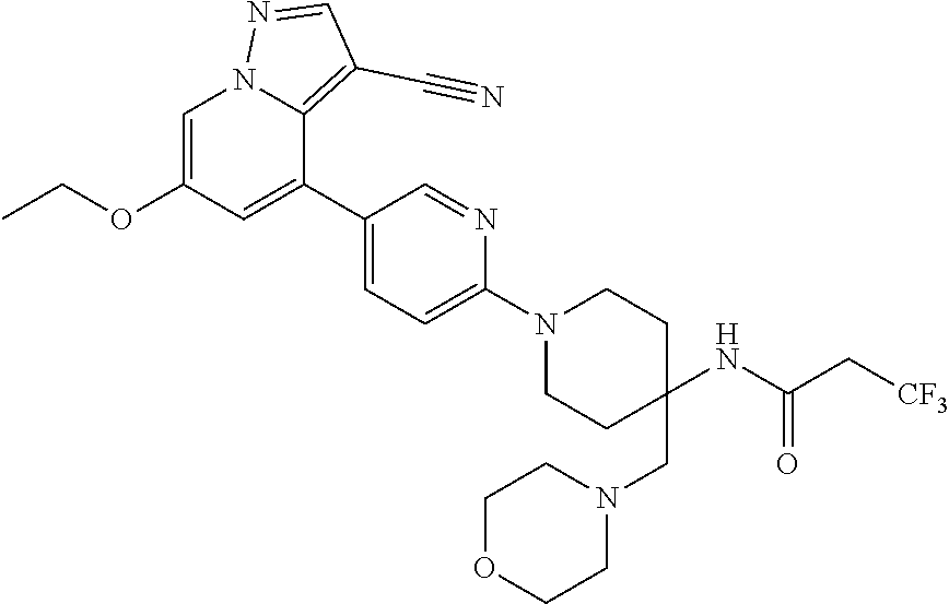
C1=C(OCC)C=C(C2=CC=C(N3CCC(CN4CCOCC4)(NC(C[CF3])=O)CC3)N=C2)C2=C(C#N)C=NN12
